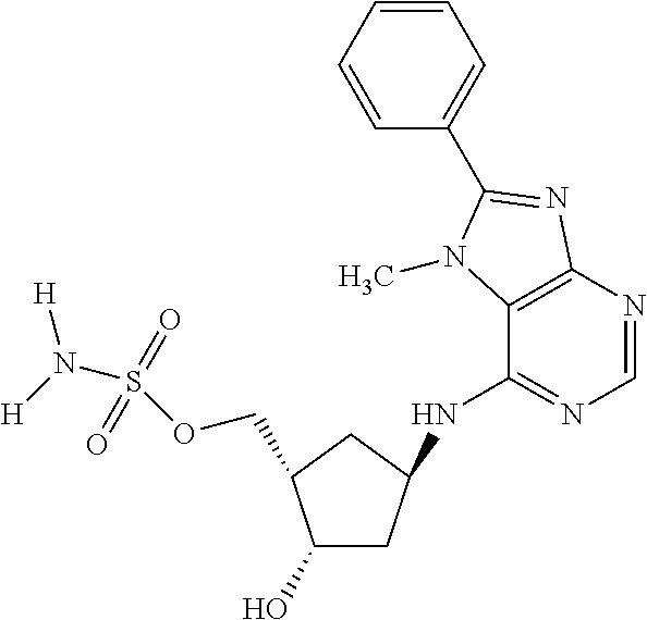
C(OS(N([H])[H])(=O)=O)C1C(O)CC(NC2=NC=NC3=C2N(C)C(C2=CC=CC=C2)=N3)C1
